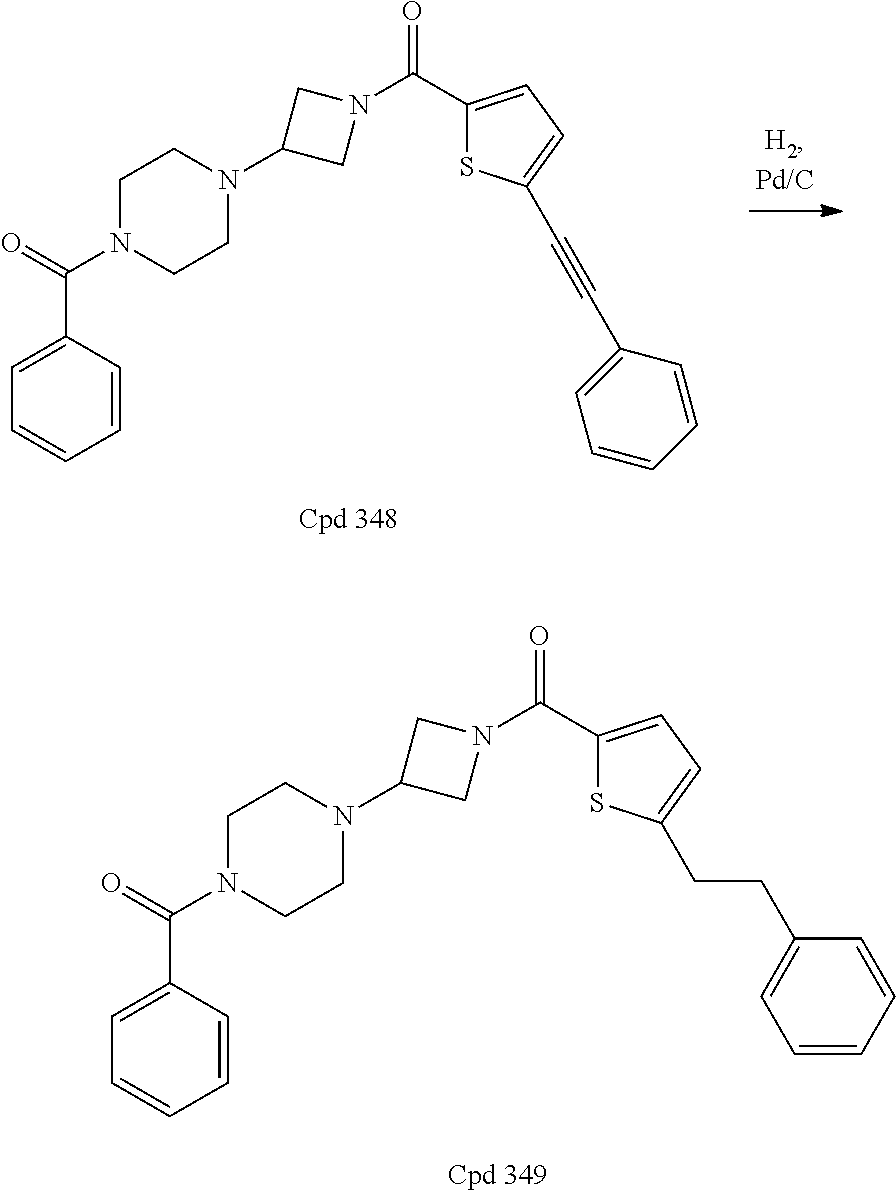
C1=CC(C(=O)N2CCN(C3CN(C(C4=CC=C(C#CC5=CC=CC=C5)S4)=O)C3)CC2)=CC=C1.C1=CC(C(=O)N2CCN(C3CN(C(C4=CC=C(CCC5=CC=CC=C5)S4)=O)C3)CC2)=CC=C1
